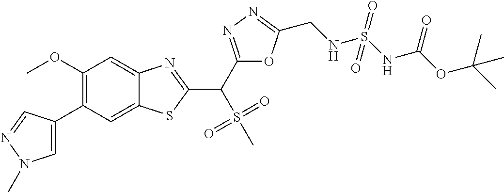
C12=CC(C3=CN(C)N=C3)=C(OC)C=C1N=C(C(S(=O)(=O)C)C1=NN=C(CNS(NC(OC(C)(C)C)=O)(=O)=O)O1)S2
